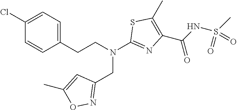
C1(CCN(C2=NC(C(=O)NS(C)(=O)=O)=C(C)S2)CC2=NOC(C)=C2)=CC=C(Cl)C=C1
